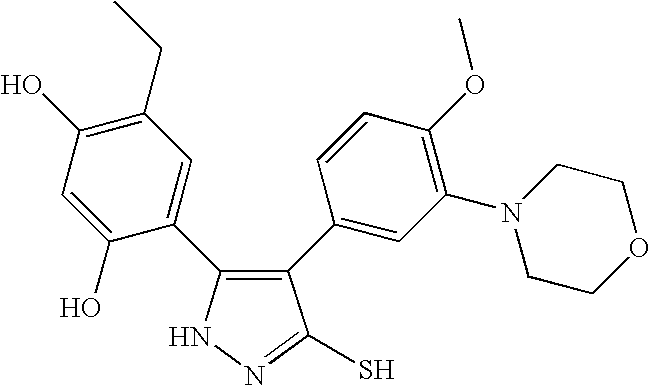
C1(C2=CC(N3CCOCC3)=C(OC)C=C2)=C(C2=CC(CC)=C(O)C=C2O)NN=C1S
